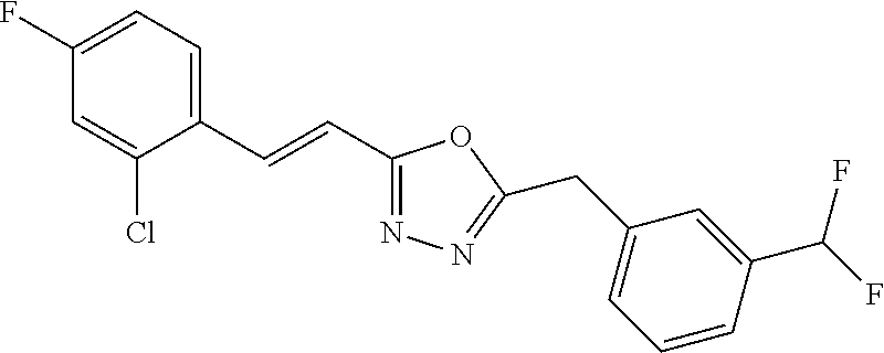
C1(F)=CC=C(C=CC2=NN=C(CC3=CC=CC(C(F)F)=C3)O2)C(Cl)=C1
